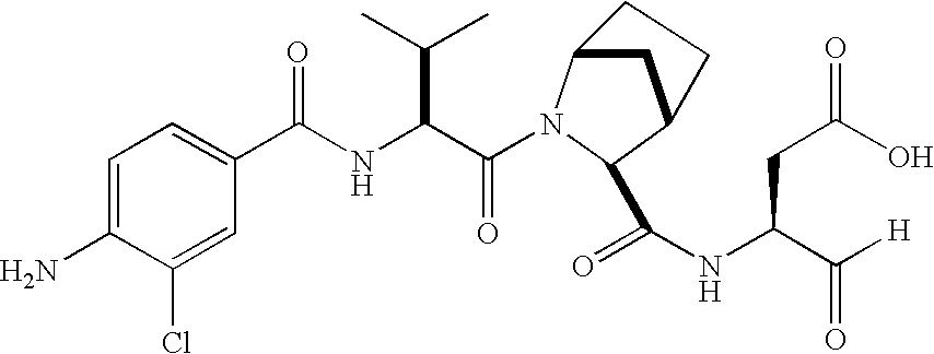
C1=C(N)C(Cl)=CC(C(NC(C(=O)N2C3CC(C2C(NC(C([H])=O)CC(O)=O)=O)CC3)C(C)C)=O)=C1
